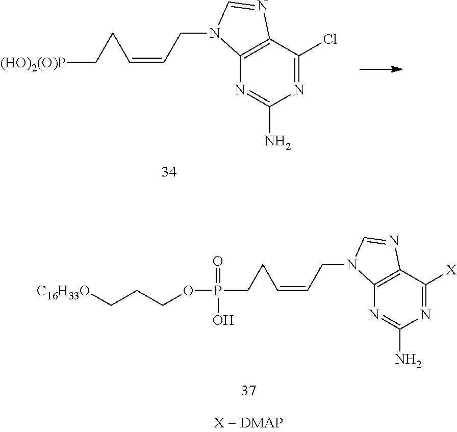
C12=C(C(Cl)=NC(N)=N1)N=CN2CC=CCC[(HO)2(O)P].C12=C(C([X])=NC(N)=N1)N=CN2CC=CCCP(=O)(OCCC[C16H33O])O
